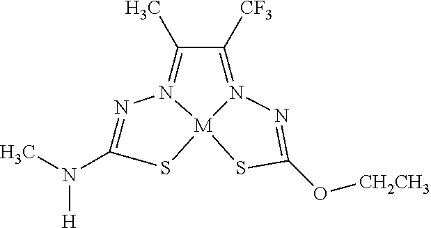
N1=C(N(C)[H])S[M]23N1=C(C)C([CF3])=N2N=C(O[CH2CH3])S3
